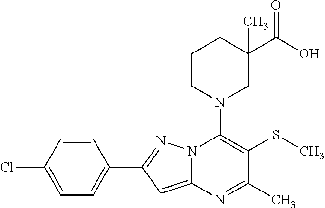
C1=CC(Cl)=CC=C1C1=NN2C(=C1)N=C(C)C(SC)=C2N1CC(C(O)=O)(C)CCC1
